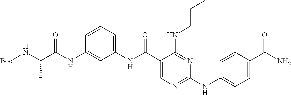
C1(NC(C2=CN=C(NC3=CC=C(C(N)=O)C=C3)N=C2NCCC)=O)=CC=CC(NC(C(N[Boc])C)=O)=C1
